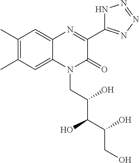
C1(C)=C(C)C=C2C(=C1)N=C(C1=NN=NN1)C(=O)N2CC(C(C(CO)O)O)O
